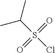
O=S(=O)(C(C)C)Cl
